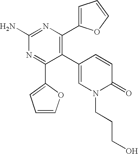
C1(C2=CN(CCCO)C(=O)C=C2)=C(C2=CC=CO2)N=C(N)N=C1C1=CC=CO1
